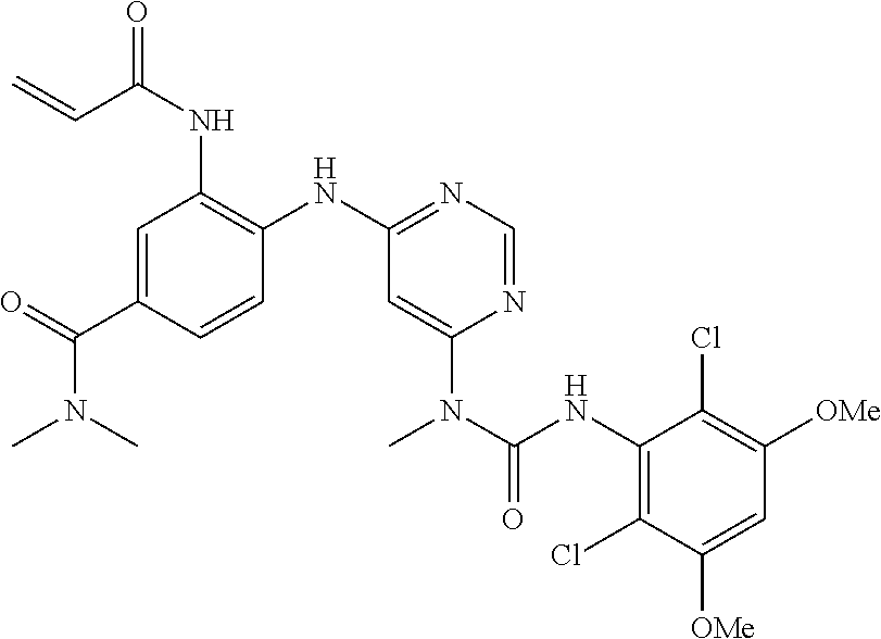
C1=C(C(N(C)C)=O)C=CC(NC2=NC=NC(N(C(NC3=C(Cl)C([OMe])=CC([OMe])=C3Cl)=O)C)=C2)=C1NC(C=C)=O
